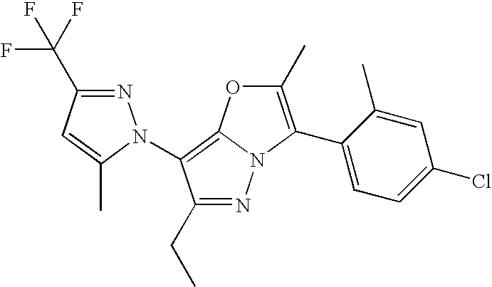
N1=C(CC)C(N2N=C(C(F)(F)F)C=C2C)=C2N1C(C1=CC=C(Cl)C=C1C)=C(C)O2
